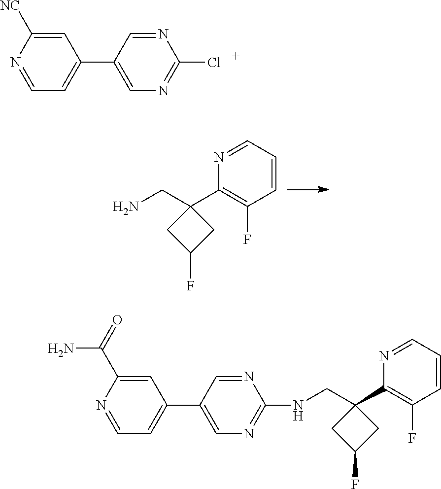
N1=CC=CC(F)=C1C1(CN)CC(F)C1.C1=NC([NC])=CC(C2=CN=C(Cl)N=C2)=C1.C1=NC(C(=O)N)=CC(C2=CN=C(NCC3(C4=C(F)C=CC=N4)CC(F)C3)N=C2)=C1
